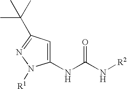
C1(NC(N[R2])=O)=CC(C(C)(C)C)=NN1[R1]
